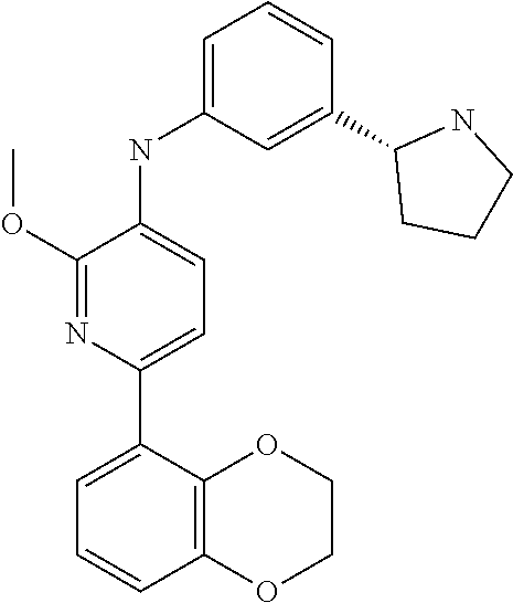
C1(OC)=NC(C2=CC=CC3=C2OCCO3)=CC=C1NC1=CC=CC(C2CCCN2)=C1
